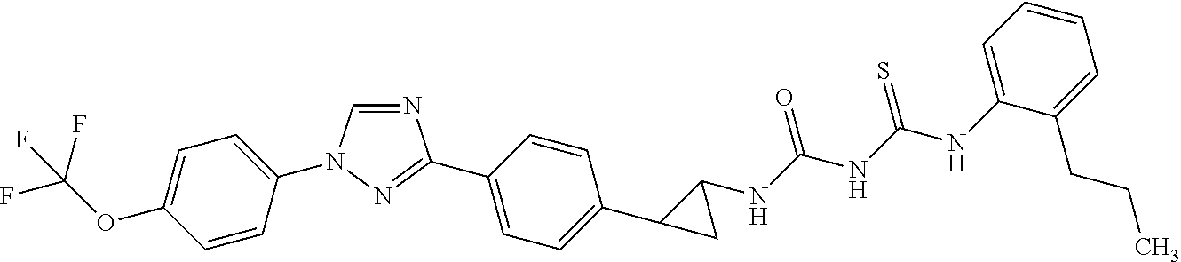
N1=CN(C2=CC=C(OC(F)(F)F)C=C2)N=C1C1=CC=C(C2CC2NC(NC(NC2=CC=CC=C2CCC)=S)=O)C=C1
